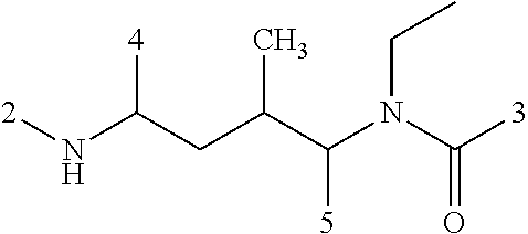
[2]NC(CC(C(N(C([3])=O)CC)[5])C)[4]
